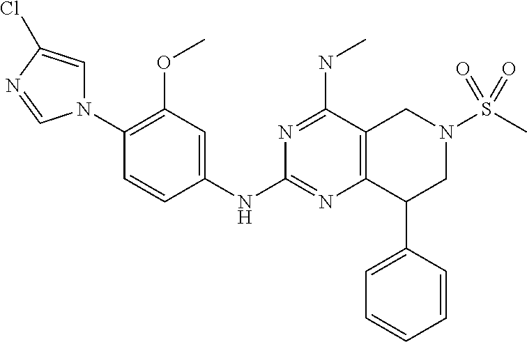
C1(OC)=C(N2C=C(Cl)N=C2)C=CC(NC2=NC3=C(C(NC)=N2)CN(S(C)(=O)=O)CC3C2=CC=CC=C2)=C1
